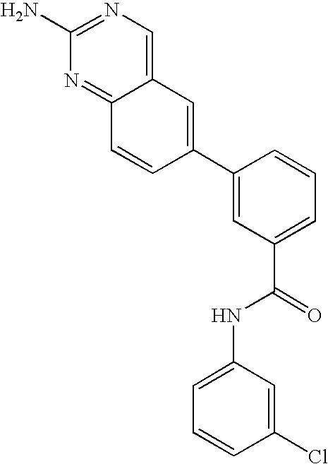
C12=CN=C(N)N=C1C=CC(C1=CC(C(NC3=CC=CC(Cl)=C3)=O)=CC=C1)=C2
